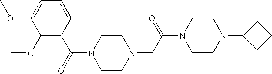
C1(OC)=C(C(N2CCN(CC(=O)N3CCN(C4CCC4)CC3)CC2)=O)C=CC=C1OC
